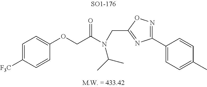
C1(OCC(N(CC2=NC(C3=CC=C(C)C=C3)=NO2)C(C)C)=O)=CC=C([F3C])C=C1
